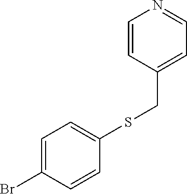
C1=C(Br)C=CC(SCC2=CC=NC=C2)=C1
